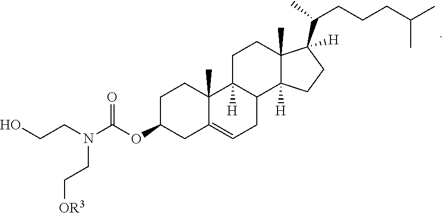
OCCN(C(OC1CC2=CCC3C([H])(C2(C)CC1)CCC1(C)C3([H])CCC1(C(CCCC(C)C)C)[H])=O)CC[OR3]
